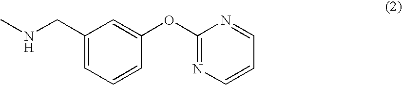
C1(CNC)=CC=CC(OC2=NC=CC=N2)=C1
